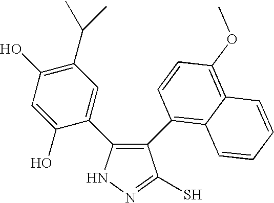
N1N=C(S)C(C2=C3C(=C(OC)C=C2)C=CC=C3)=C1C1=CC(C(C)C)=C(O)C=C1O
